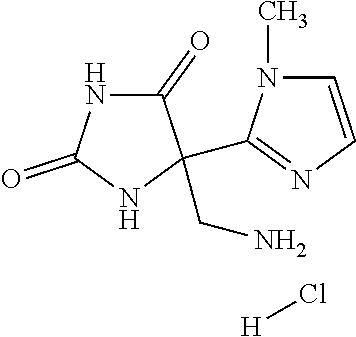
C1(=O)NC(=O)NC1(C1=NC=CN1C)CN.[H]Cl
